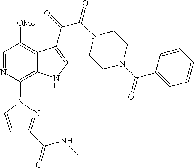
C1=NC(N2C=CC(C(=O)NC)=N2)=C2C(=C1[OMe])C(C(=O)C(N1CCN(C(C3=CC=CC=C3)=O)CC1)=O)=CN2
